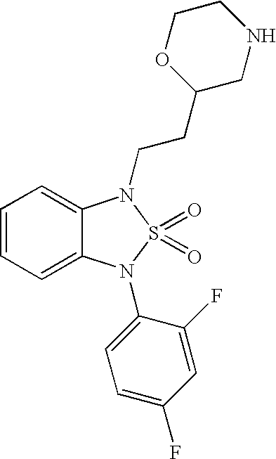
C1=CC=C2C(=C1)N(CCC1OCCNC1)S(=O)(=O)N2C1=CC=C(F)C=C1F
